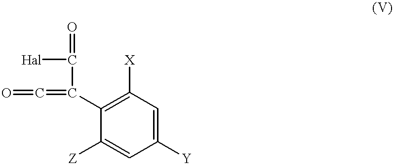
C1(C(=C=O)C(=O)[Hal])=C([X])C=C([Y])C=C1[Z]
